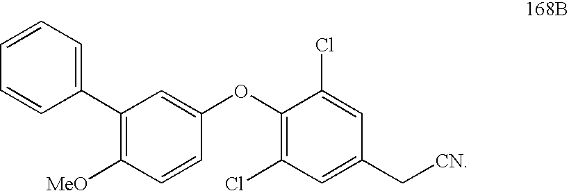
C1(C2=CC=CC=C2)=C([MeO])C=CC(OC2=C(Cl)C=C(C[CN])C=C2Cl)=C1
